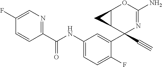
C1(C(NC2=CC=C(F)C(C3(C#C)N=C(N)OC4C3C4)=C2)=O)=NC=C(F)C=C1
